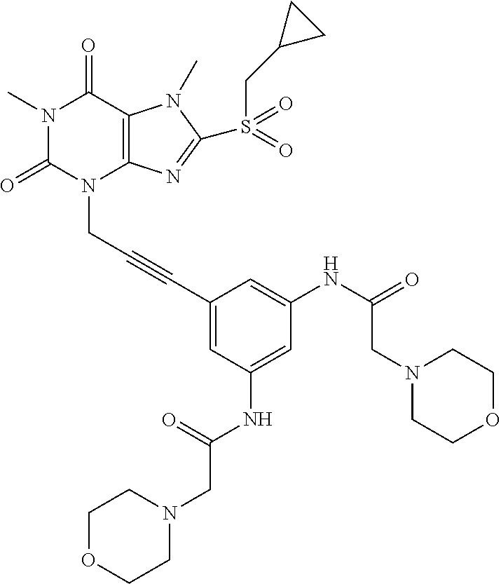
N1(C)C(=O)N(CC#CC2=CC(NC(=O)CN3CCOCC3)=CC(NC(=O)CN3CCOCC3)=C2)C2=C(C1=O)N(C)C(S(CC1CC1)(=O)=O)=N2
